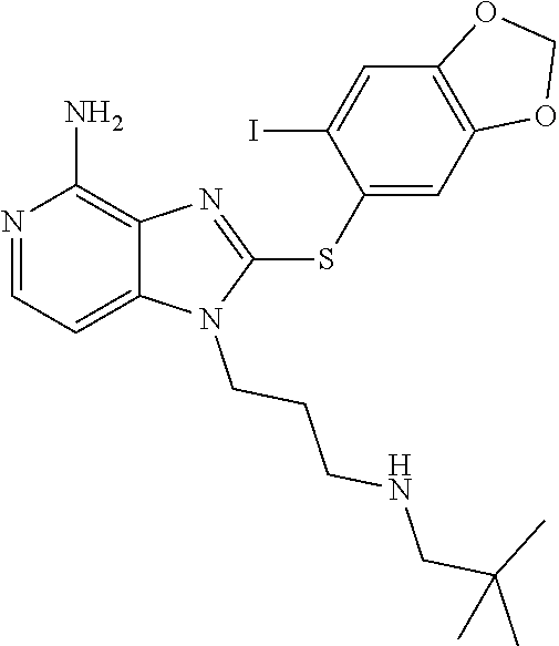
C12=CC=NC(N)=C1N=C(SC1=CC3=C(C=C1I)OCO3)N2CCCNCC(C)(C)C
